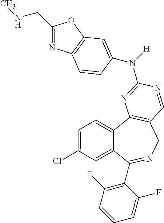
C1=C(Cl)C=C2C(=C1)C1=C(CN=C2C2=C(F)C=CC=C2F)C=NC(N([H])C2=CC3=C(N=C(CNC)O3)C=C2)=N1
